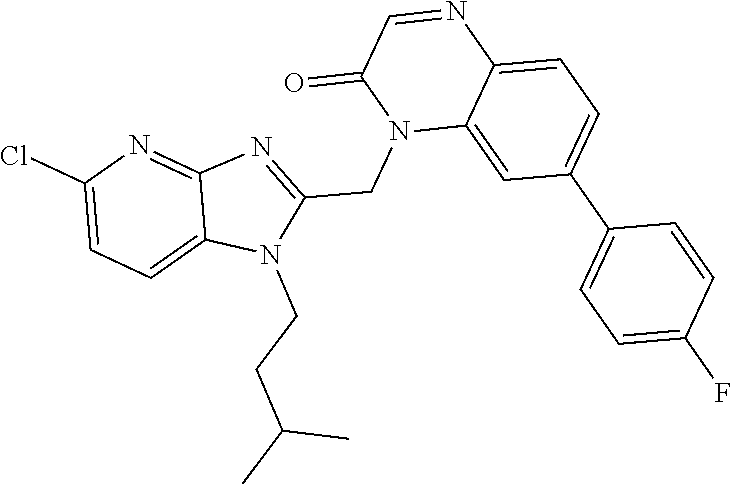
C1(Cl)=CC=C2C(=N1)N=C(CN1C3=CC(C4=CC=C(F)C=C4)=CC=C3N=CC1=O)N2CCC(C)C
